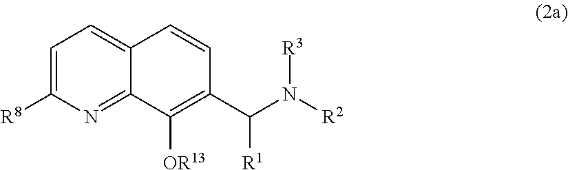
C1=C([R8])N=C2C(=C1)C=CC(C(N([R2])[R3])[R1])=C2[OR13]
